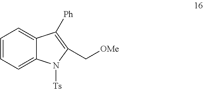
C1=CC=C2C(=C1)C([Ph])=C(C[OMe])N2[Ts]
